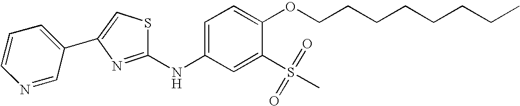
C1=CC=C(C2=CSC(NC3=CC=C(OCCCCCCCC)C(S(=O)(=O)C)=C3)=N2)C=N1
